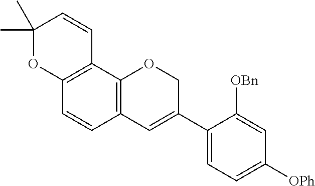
C1(C)(C)OC2=C(C=C1)C1=C(C=C2)C=C(C2=CC=C([OPh])C=C2[OBn])CO1
